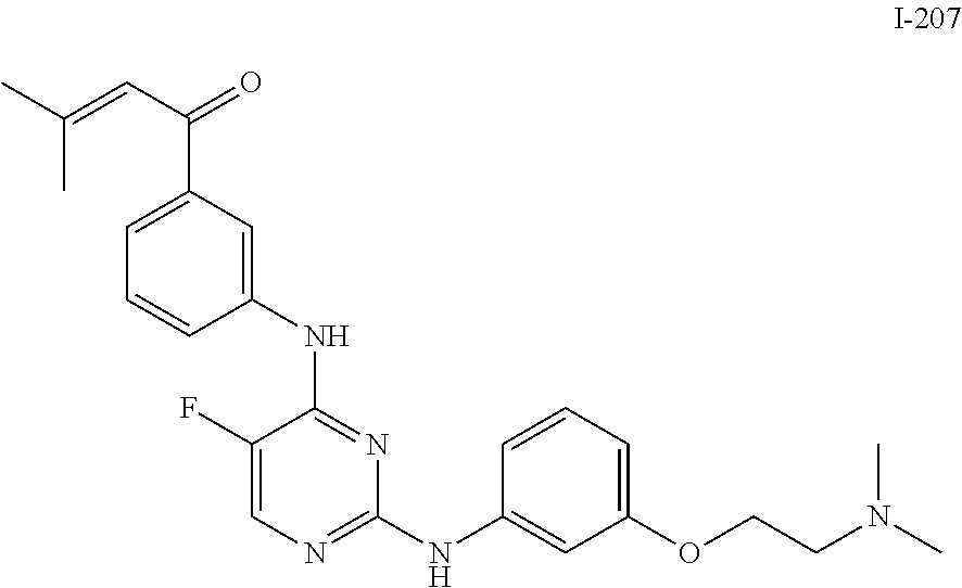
C1(F)=CN=C(NC2=CC(OCCN(C)C)=CC=C2)N=C1NC1=CC(C(=O)C=C(C)C)=CC=C1
